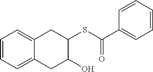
C1=CC=C2C(=C1)CC(O)C(SC(=O)C1=CC=CC=C1)C2
